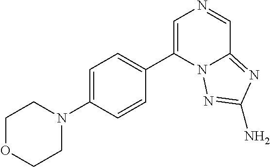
C1(C2=CN=CC3=NC(N)=NN23)=CC=C(N2CCOCC2)C=C1
